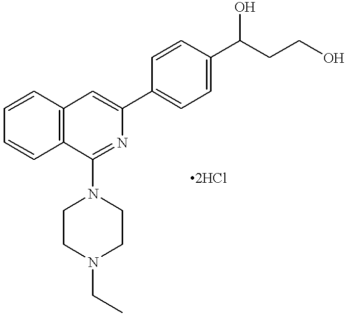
C1=CC2=C(C=C1)C(N1CCN(CC)CC1)=NC(C1=CC=C(C(CCO)O)C=C1)=C2
